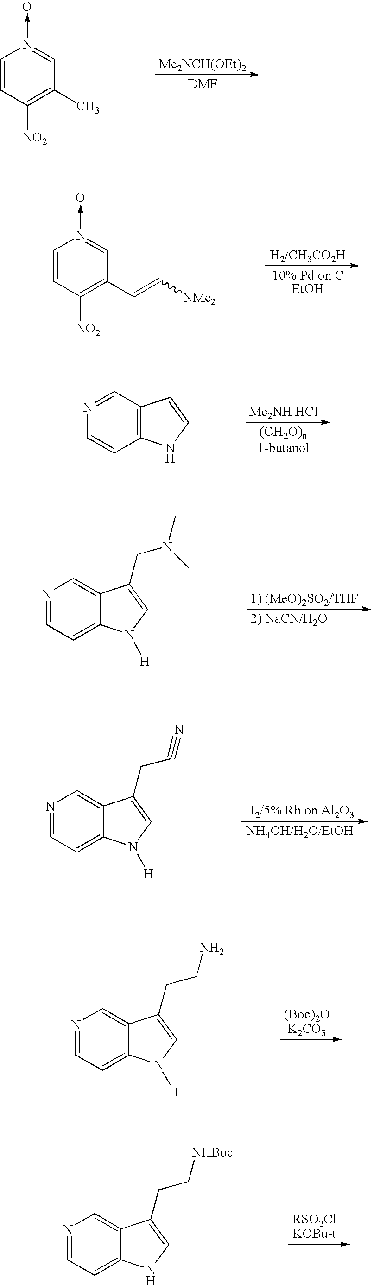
[Me2NCH(OEt)2].C1=CC([NO2])=C(C)C=N1->O.C1=CC([NO2])=C(C=C[NMe2])C=N1->O.[Me2NH HCl].C12=C(C=CN=C1)NC=C2.C12=CN=CC=C1N([H])C=C2CN(C)C.C12=CN=CC=C1N([H])C=C2CC#N.C12=CN=CC=C1N([H])C=C2CCN.C12=CN=CC=C1NC=C2CC[NHBoc]
